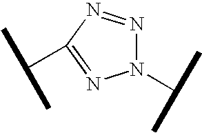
N1(C(C)C)N=NC(C(C)C)=N1
